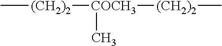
C[(CH2)2][COCH3]([(CH2)2]C)C
